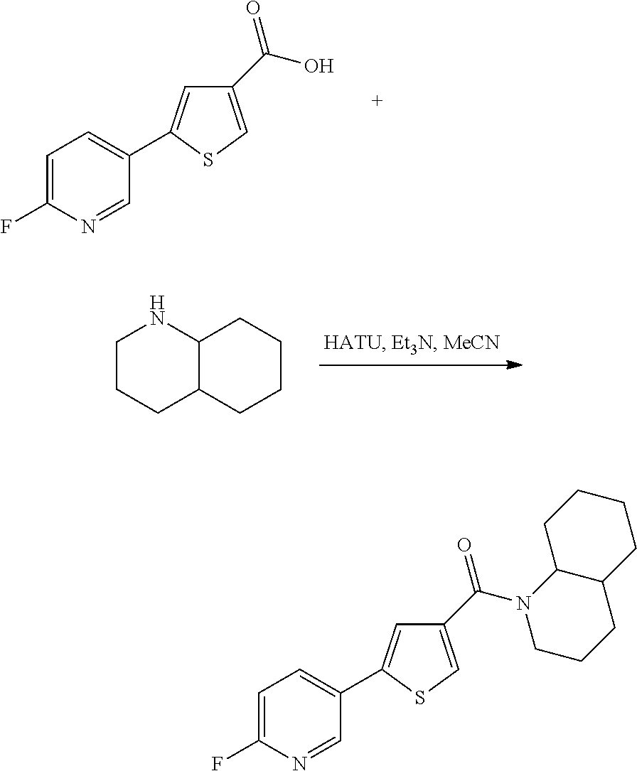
C1(C(O)=O)=CSC(C2=CC=C(F)N=C2)=C1.C1CCC2C(N1)CCCC2.C1(C(N2CCCC3C2CCCC3)=O)=CSC(C2=CC=C(F)N=C2)=C1
